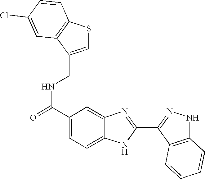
C1(C(=O)NCC2=CSC3=C2C=C(Cl)C=C3)=CC=C2C(=C1)N=C(C1=NNC3=C1C=CC=C3)N2
